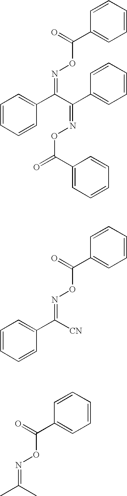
C1=CC=CC(C(=O)ON=C(C2=CC=CC=C2)C(C2=CC=CC=C2)=NOC(=O)C2=CC=CC=C2)=C1.C1=CC=CC(C(=O)ON=C(C2=CC=CC=C2)[CN])=C1.C1=CC=CC(C(=O)ON=C(C)C)=C1
